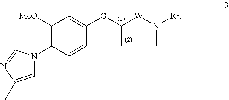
C1([G]C2=CC([MeO])=C(N3C=C(C)N=C3)C=C2)CCN([R1])[W]1
